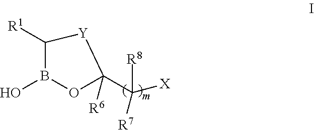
OB1OC(C([X])([R8])[R7])([R6])[Y]C1[R1]
